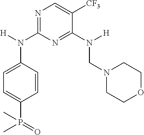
N1=C(N(C2=CC=C(P(=O)(C)C)C=C2)[H])N=C(N([H])CN2CCOCC2)C([CF3])=C1
